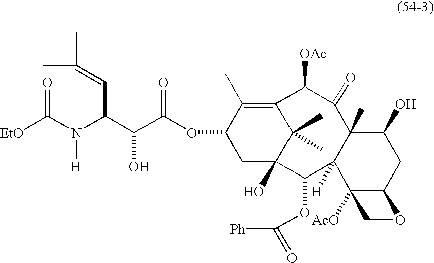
O=C(N(C(C=C(C)C)C(C(OC1CC2(O)C(C)(C)C(=C1C)C([OAc])C(=O)C1(C)C([H])(C2OC([Ph])=O)C2([AcO])C(CC1O)OC2)=O)O)[H])[EtO]
